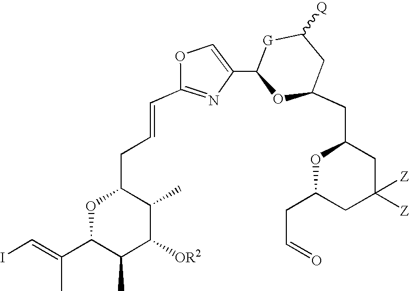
IC=C(C)C1C(C)C([OR2])C(C)C(CC=CC2=NC(C3[G]C([Q])CC(CC4CC([Z])([Z])CC(CC=O)O4)O3)=CO2)O1
